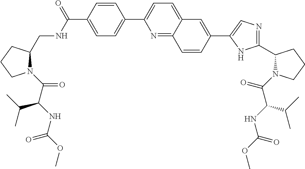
C1(C2=CC=C(C(=O)NCC3CCCN3C(C(C(C)C)NC(OC)=O)=O)C=C2)=CC=C2C(=N1)C=CC(C1=CN=C(C3CCCN3C(=O)C(NC(OC)=O)C(C)C)N1)=C2
